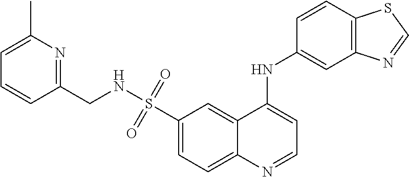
C1(S(=O)(NCC2=NC(C)=CC=C2)=O)=CC=C2C(=C1)C(NC1=CC3=C(C=C1)SC=N3)=CC=N2
